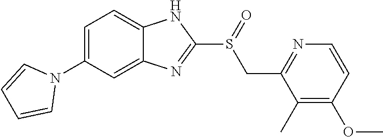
C1=C(N2C=CC=C2)C=C2C(=C1)NC(S(=O)CC1=NC=CC(OC)=C1C)=N2
